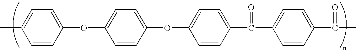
O(C1=CC=C(OC2=CC=C(C(C3=CC=C(C(C)=O)C=C3)=O)C=C2)C=C1)C1=CC=C(C)C=C1
